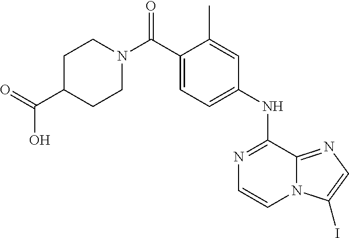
C(C1=CC=C(NC2=NC=CN3C2=NC=C3I)C=C1C)(N1CCC(C(=O)O)CC1)=O
